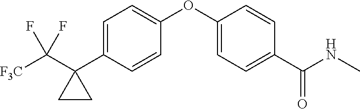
C1=C(C2(C([F3C])(F)F)CC2)C=CC(OC2=CC=C(C(NC)=O)C=C2)=C1
